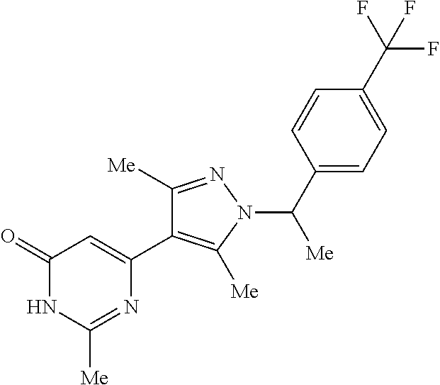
C1(=O)NC([Me])=NC(C2=C([Me])N(C(C3=CC=C(C(F)(F)F)C=C3)[Me])N=C2[Me])=C1
